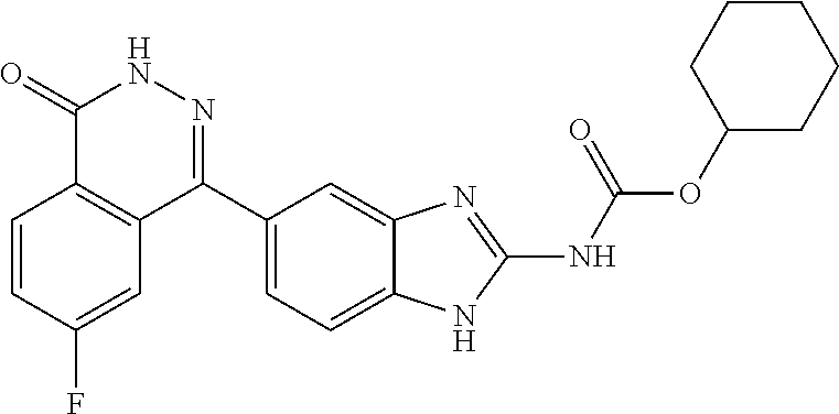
O(C(=O)NC1=NC2=CC(C3=NNC(=O)C4=C3C=C(F)C=C4)=CC=C2N1)C1CCCCC1
